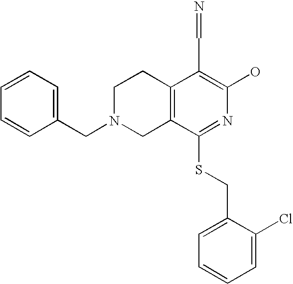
C1N(CC2=CC=CC=C2)CC2=C(C1)C(C=N)=C(O)N=C2SCC1=CC=CC=C1Cl
